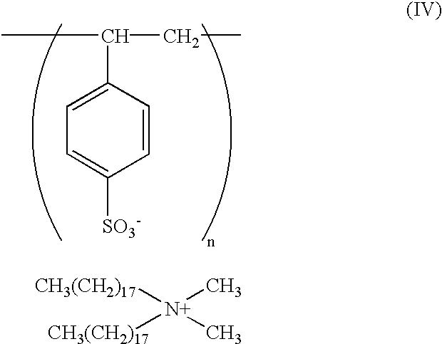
CC(CC)C1=CC=C([SO3-])C=C1.[CH3(CH2)17][N+](C)([CH3(CH2)17])C
